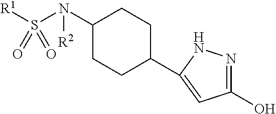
[R1]S(N(C1CCC(C2=CC(O)=NN2)CC1)[R2])(=O)=O
